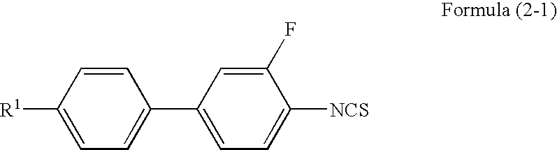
C1=CC([R1])=CC=C1C1=CC=C([NCS])C(F)=C1
